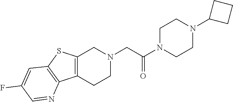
C1N(C(CN2CC3=C(CC2)C2=C(S3)C=C(F)C=N2)=O)CCN(C2CCC2)C1
